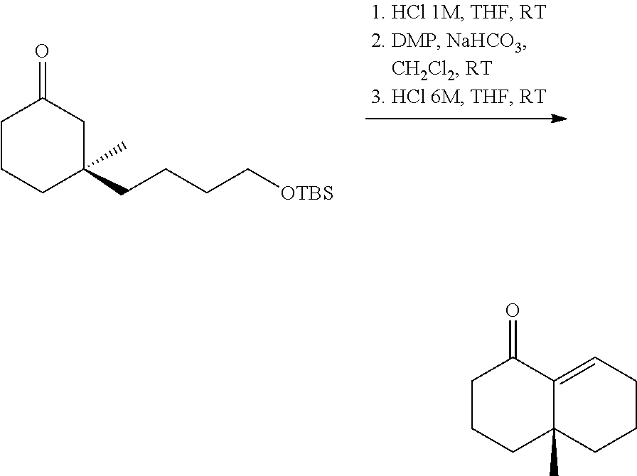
C1CCC2(C)C(=CCCC2)C1=O.C1CCC(CCCC[OTBS])(C)CC1=O
